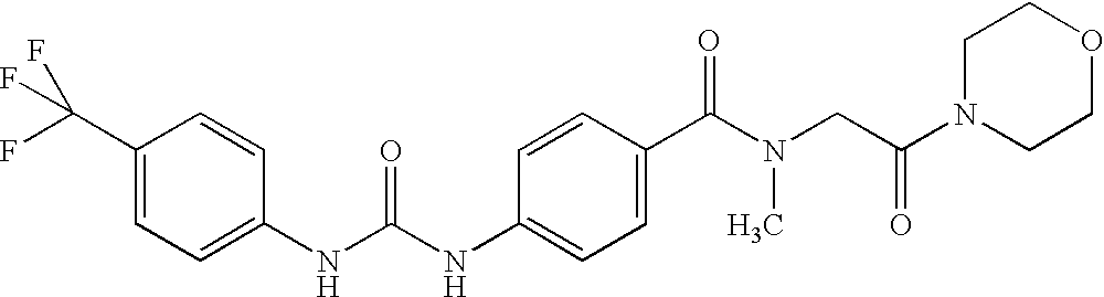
C1(C(F)(F)F)=CC=C(NC(NC2=CC=C(C(N(CC(N3CCOCC3)=O)C)=O)C=C2)=O)C=C1
